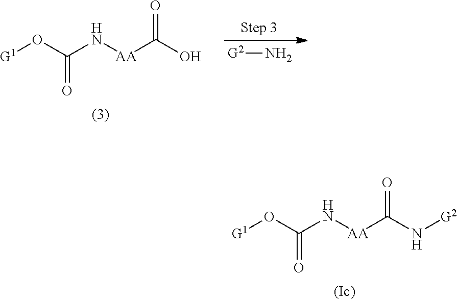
[G1]OC(N[AA]C(N[G2])=O)=O.[G1]OC(N[AA]C(O)=O)=O.[G2]N
